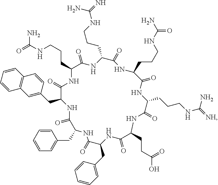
C(CCC1C(=O)NC(CCCNC(N)=N)C(=O)NC(CCCNC(=O)N)C(=O)NC(CCCNC(N)=[NH])C(=O)NC(CCC(=O)O)C(=O)NC(CC2=CC=CC=C2)C(=O)NC(CC2=CC=CC=C2)C(=O)NC(CC2=CC3=C(C=CC=C3)C=C2)C(=O)N1)NC(N)=O
